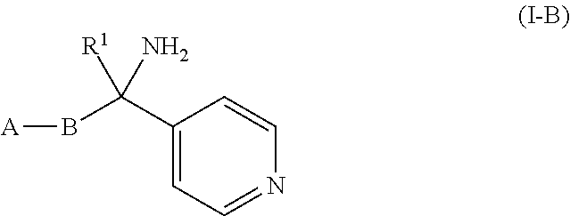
[A]BC(C1=CC=NC=C1)(N)[R1]
